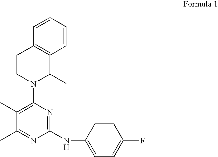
C1=CC=CC2=C1C(C)N(C1=C(C)C(C)=NC(NC3=CC=C(F)C=C3)=N1)CC2
